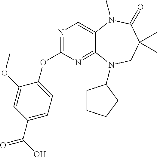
N1=C(OC2=CC=C(C(=O)O)C=C2OC)N=C2C(=C1)N(C)C(=O)C(C)(C)CN2C1CCCC1
